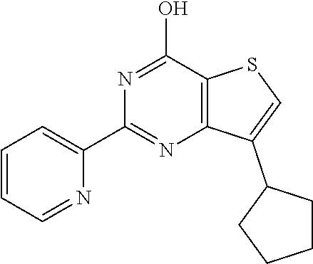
C12=C(C(O)=NC(C3=CC=CC=N3)=N1)SC=C2C1CCCC1
